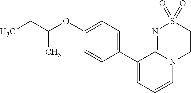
C1(C2=CC=C(OC(C)CC)C=C2)=CC=CN2C1=NS(=O)(=O)CC2
